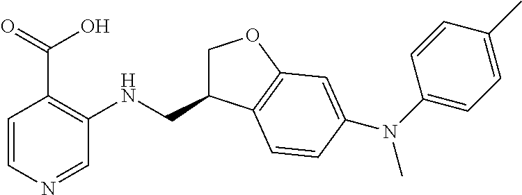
C1=CN=CC(NCC2COC3=C2C=CC(N(C2=CC=C(C)C=C2)C)=C3)=C1C(=O)O
